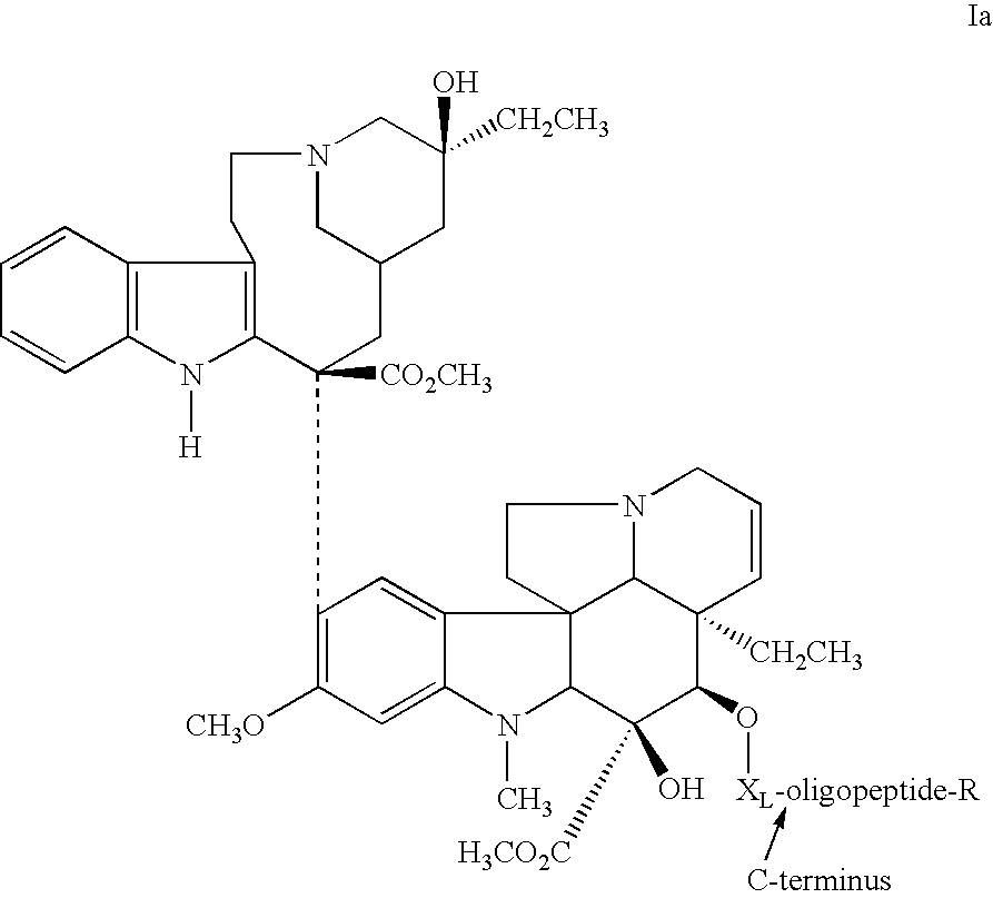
C1=CC2=C(C=C1)N([H])C1=C2CCN2CC(CC1([CO2CH3])C1=C([CH3O])C=C3C(=C1)C14C(N3C)C(O)([H3CO2C])C(O[XL-oligopeptide-R])C3([CH2CH3])C1N(CC=C3)CC4)CC(O)([CH2CH3])C2
